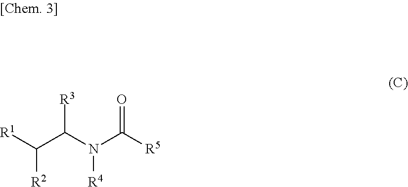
[R1]C([R2])C([R3])N([R4])C([R5])=O
